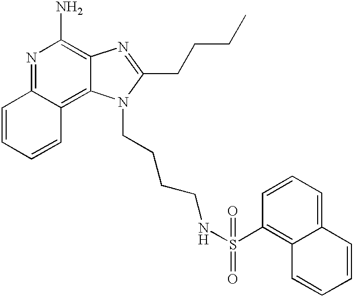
N1=C2C(=C3C(=C1N)N=C(CCCC)N3CCCCNS(C1=C3C(=CC=C1)C=CC=C3)(=O)=O)C=CC=C2
